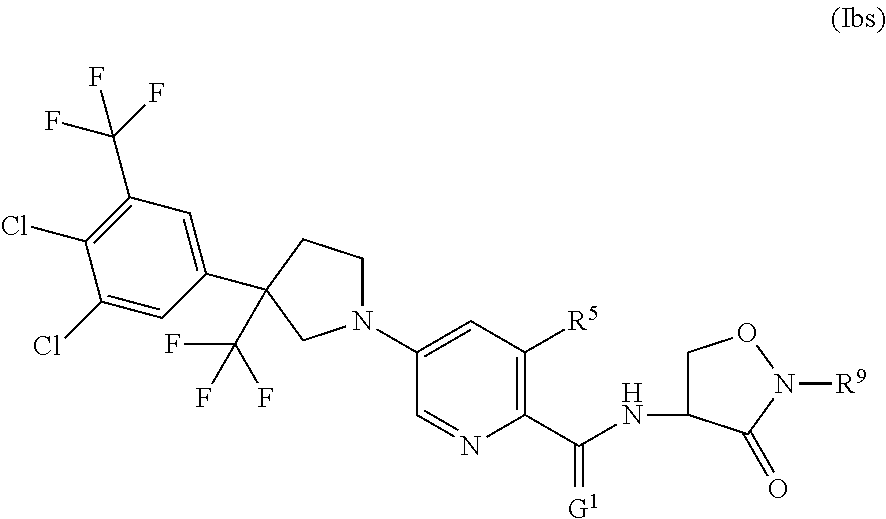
C(NC1CON([R9])C1=O)(C1=C([R5])C=C(N2CCC(C3=CC(C(F)(F)F)=C(Cl)C(Cl)=C3)(C(F)(F)F)C2)C=N1)=[G1]
